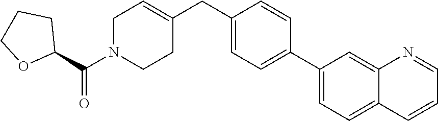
C1(C2=CC=C(CC3=CCN(C(C4OCCC4)=O)CC3)C=C2)=CC=C2C(=C1)N=CC=C2
